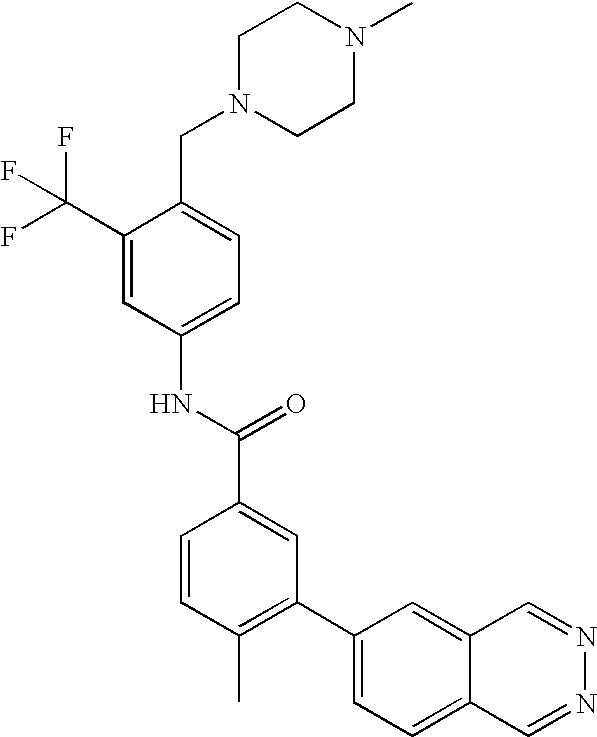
C1(C(F)(F)F)=CC(NC(C2=CC(C3=CC=C4C(=C3)C=NN=C4)=C(C)C=C2)=O)=CC=C1CN1CCN(C)CC1
